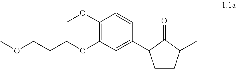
C1(OC)=C(OCCCOC)C=C(C2CCC(C)(C)C2=O)C=C1
